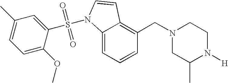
C1=CC=C2C(=C1CN1CC(C)N([H])CC1)C=CN2S(C1=CC(C)=CC=C1OC)(=O)=O
